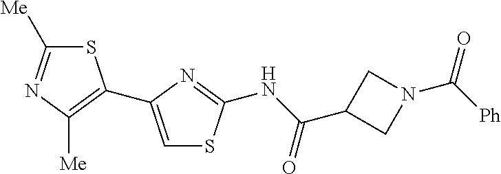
S1C([Me])=NC([Me])=C1C1=CSC(NC(=O)C2CN(C([Ph])=O)C2)=N1
